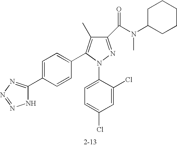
C1(C(N(C2CCCCC2)C)=O)=NN(C2=CC=C(Cl)C=C2Cl)C(C2=CC=C(C3=NN=NN3)C=C2)=C1C
